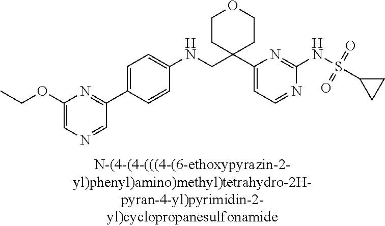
C1(NCC2(C3=CC=NC(NS(=O)(=O)C4CC4)=N3)CCOCC2)=CC=C(C2=NC(OCC)=CN=C2)C=C1
